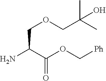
NC(C(OC[Ph])=O)COCC(O)(C)C
